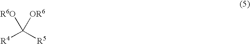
[R4]C([R5])([OR6])[R6O]
